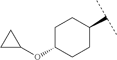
C1C(OC2CC2)CCC(C(C)C)C1
